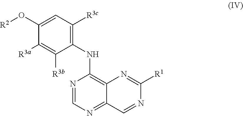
C1=NC(NC2=C([R3c])C=C(O[R2])C([R3a])=C2[R3b])=C2N=C([R1])N=CC2=N1
